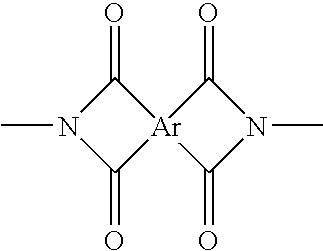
N1(C)C(=O)[Ar]2(C1=O)C(=O)N(C)C2=O
